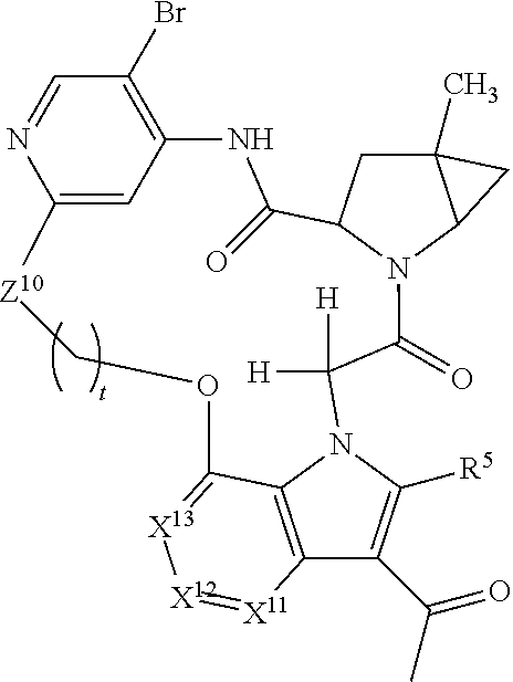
C12(C)CC3N(C1C2)C(=O)C([H])([H])N1C([R5])=C(C(C)=O)C2=C1C(=[X13][X12]=[X11]2)OC[Z10]C1=CC(=C(Br)C=N1)NC3=O
